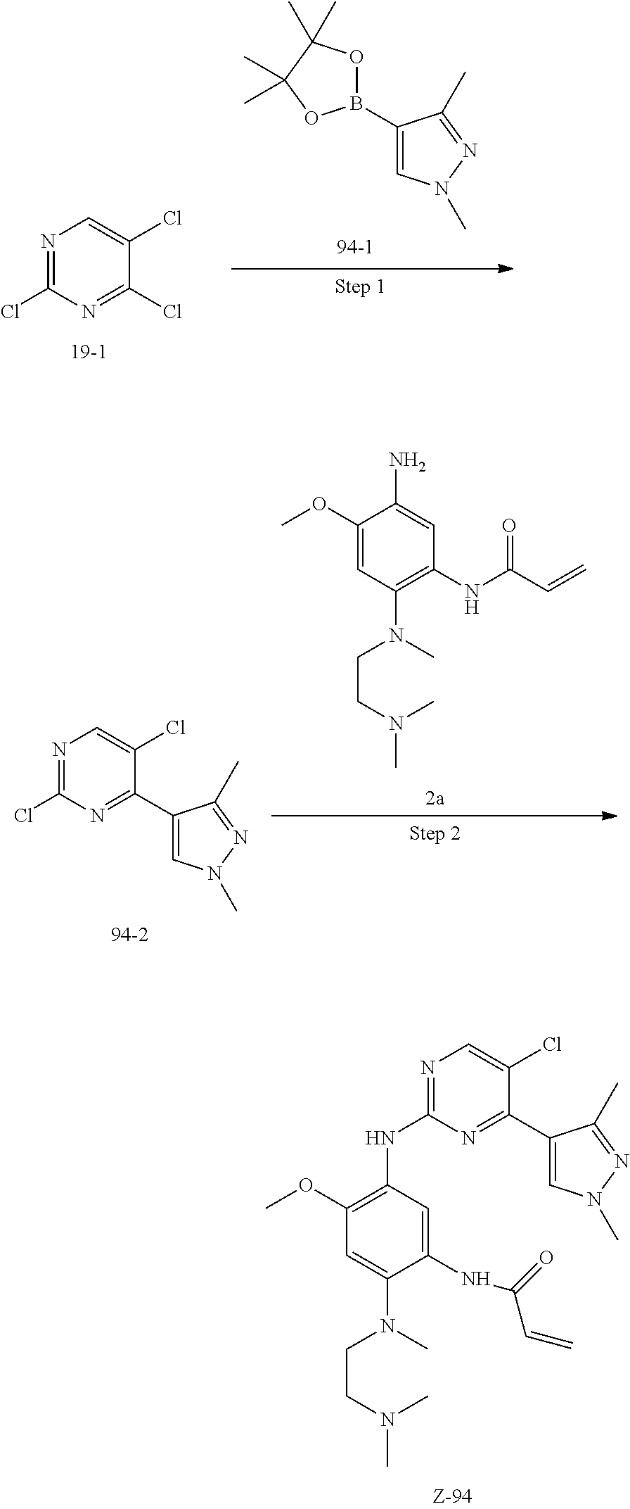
N1=C(Cl)N=C(C2=CN(C)N=C2C)C(Cl)=C1.C1(OC)=CC(N(CCN(C)C)C)=C(NC(C=C)=O)C=C1N.C1(OC)=C(NC2=NC=C(Cl)C(C3=CN(C)N=C3C)=N2)C=C(NC(C=C)=O)C(N(CCN(C)C)C)=C1.N1=C(Cl)N=C(Cl)C(Cl)=C1.C1(B2OC(C)(C)C(C)(C)O2)=CN(C)N=C1C
